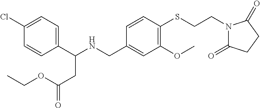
C1(C(NCC2=CC(OC)=C(SCCN3C(=O)CCC3=O)C=C2)CC(=O)OCC)=CC=C(Cl)C=C1
